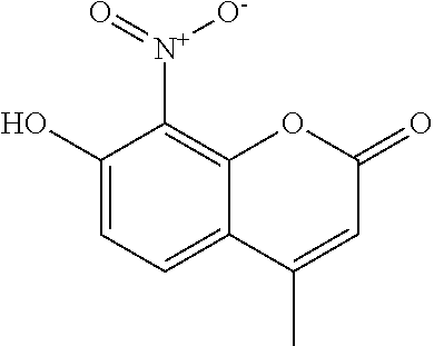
C1(O)=CC=C2C(=C1[N+](=O)[O-])OC(=O)C=C2C
